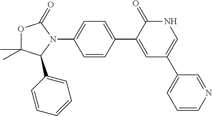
C1(C2=CC(C3=CC=CN=C3)=CNC2=O)=CC=C(N2C(=O)OC(C)(C)C2C2=CC=CC=C2)C=C1
